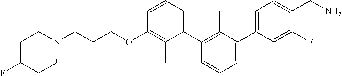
C1(OCCCN2CCC(F)CC2)=C(C)C(C2=C(C)C(C3=CC=C(CN)C(F)=C3)=CC=C2)=CC=C1
